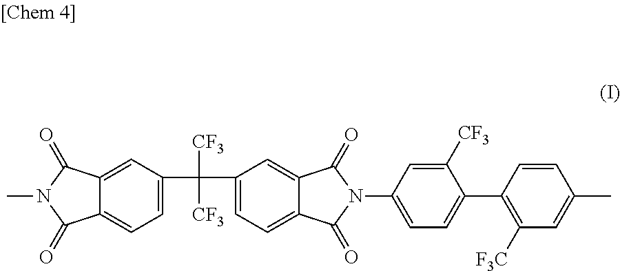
C1(C([CF3])([CF3])C2=CC=C3C(=C2)C(=O)N(C2=CC=C(C4=C([F3C])C=C(C)C=C4)C([CF3])=C2)C3=O)=CC=C2C(=C1)C(=O)N(C)C2=O
